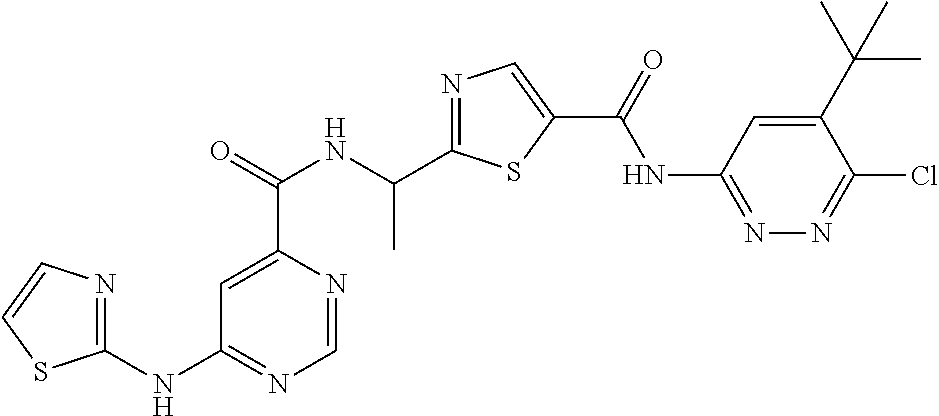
C1=NC(C(=O)NC(C2=NC=C(C(=O)NC3=NN=C(Cl)C(C(C)(C)C)=C3)S2)C)=CC(NC2=NC=CS2)=N1
